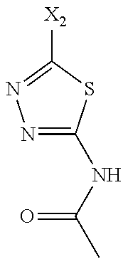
N1=C(NC(=O)C)SC([X2])=N1
